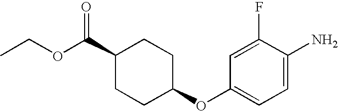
CCOC(C1CCC(OC2=CC=C(N)C(F)=C2)CC1)=O
